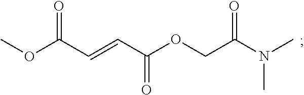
COC(C=CC(OCC(N(C)C)=O)=O)=O
